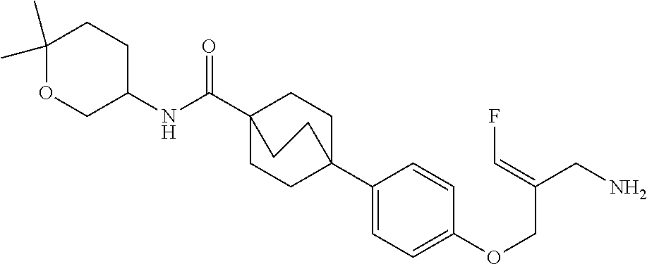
N(C(C12CCC(C3=CC=C(OCC(CN)=CF)C=C3)(CC1)CC2)=O)C1CCC(C)(C)OC1
